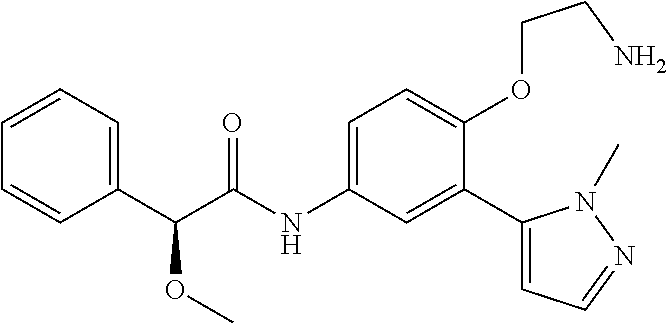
C(C(=O)NC1=CC=C(OCCN)C(C2=CC=NN2C)=C1)(C1=CC=CC=C1)OC
